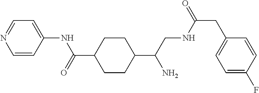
C1(C(CNC(CC2=CC=C(F)C=C2)=O)N)CCC(C(=O)NC2=CC=NC=C2)CC1
